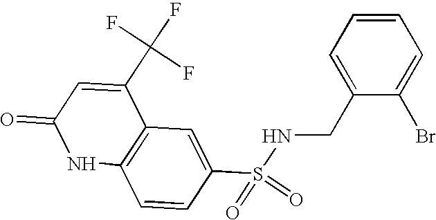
C12=C(C=C(S(=O)(=O)NCC3=CC=CC=C3Br)C=C1)C(C(F)(F)F)=CC(=O)N2
